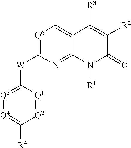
[Q2]1=[Q1]C([W]C2=[Q6]C=C3C(=N2)N([R1])C(=O)C([R2])=C3[R3])=[Q5][Q4]=C1[R4]
